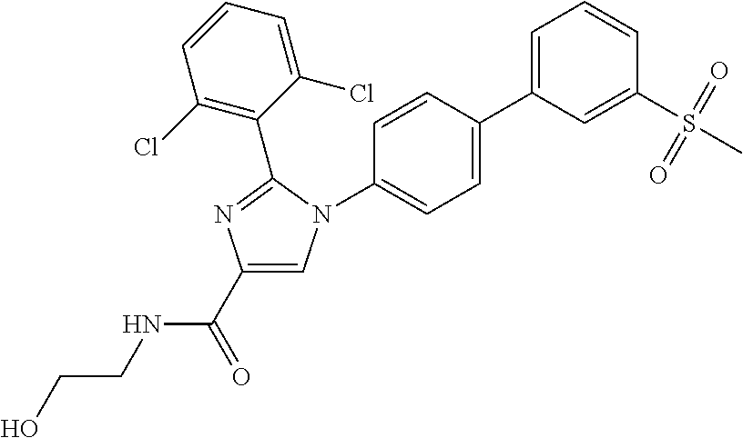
OCCNC(C1=CN(C2=CC=C(C3=CC=CC(S(C)(=O)=O)=C3)C=C2)C(C2=C(Cl)C=CC=C2Cl)=N1)=O
